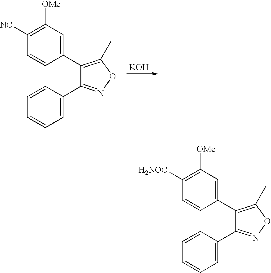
[KOH].C1(C2=C(C)ON=C2C2=CC=CC=C2)=CC([OMe])=C([NC])C=C1.C1(C2=C(C)ON=C2C2=CC=CC=C2)=CC([OMe])=C([H2NOC])C=C1
